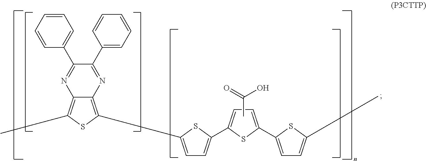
C12=C(C3=CC=C(C4=CC=C(C5=CC=C(C)S5)S4)S3)SC(C)=C1N=C(C1=CC=CC=C1)C(C1=CC=CC=C1)=N2.CC(=O)O
